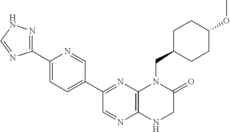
C12=C(N=C(C3=CC=C(C4=NNC=N4)N=C3)C=N1)N(CC1CCC(OC)CC1)C(=O)CN2
